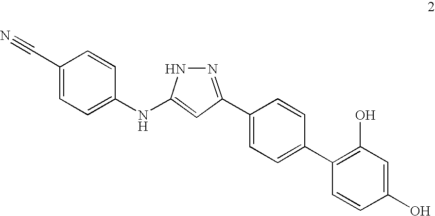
C1(C2=NNC(NC3=CC=C(C#N)C=C3)=C2)=CC=C(C2=C(O)C=C(O)C=C2)C=C1
